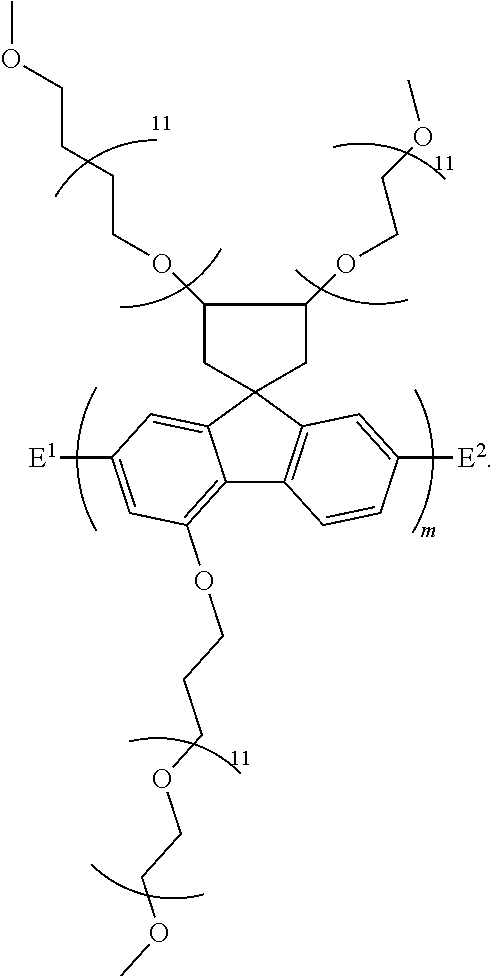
C12=C(OCCCOCCOC)C=C([E1])C=C1C1(C3=C2C=CC([E2])=C3)CC(OCCOC)C(OCCCCOC)C1
